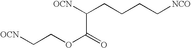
[OCN]C(CCCC[NCO])C(=O)OCC[OCN]
